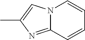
N12C(=NC(C)=C1)C=CC=C2
